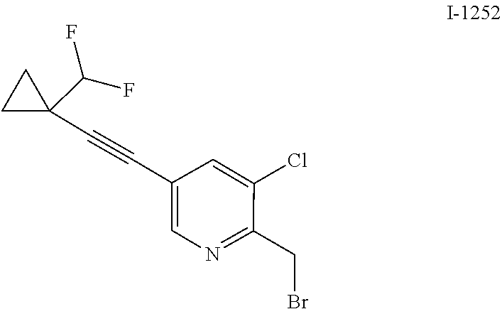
C1(Cl)=CC(C#CC2(C(F)F)CC2)=CN=C1CBr
